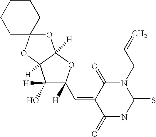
C1CCCC2(C1)OC1([H])C([H])(O2)C([H])(O)C([H])(C=C2C(=O)NC(=S)N(CC=C)C2=O)O1
